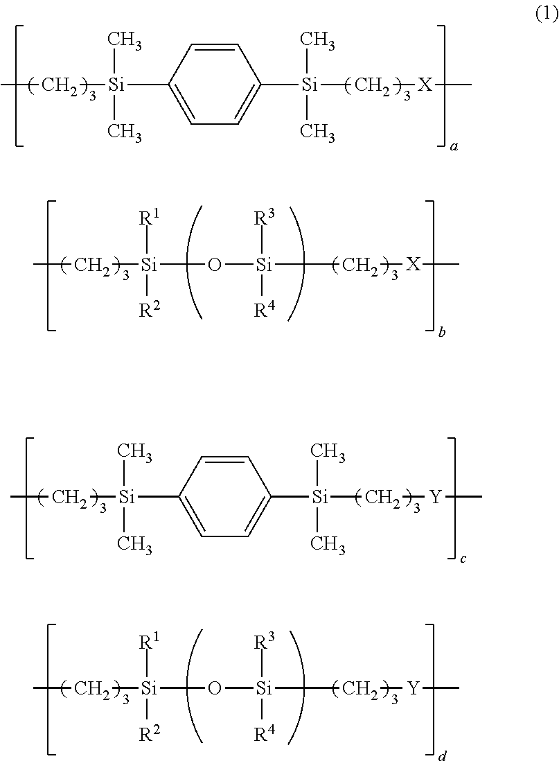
CC[Si](C1=CC=C([Si](C[X]C)(C)C)C=C1)(C)C.CC[Si](O[Si](C[X]C)([R3])[R4])([R1])[R2].CC[Si](C1=CC=C([Si](C[Y]C)(C)C)C=C1)(C)C.CC[Si](O[Si](C[Y]C)([R3])[R4])([R1])[R2]
